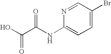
C1=C(Br)C=NC(NC(C(O)=O)=O)=C1
